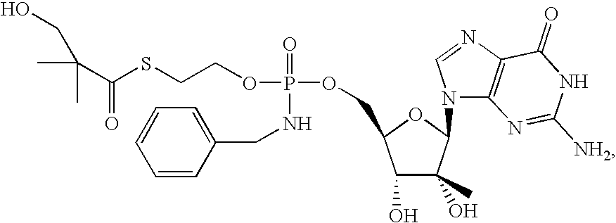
C1(O)C(O)(C)C(N2C3=C(N=C2)C(=O)NC([NH2])=N3)OC1COP(=O)(NCC1=CC=CC=C1)OCCSC(C(C)(C)CO)=O
